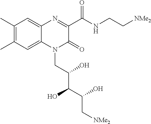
C1(C)=C(C)C=C2C(=C1)N=C(C(NCC[NMe2])=O)C(=O)N2CC(C(C(C[NMe2])O)O)O
